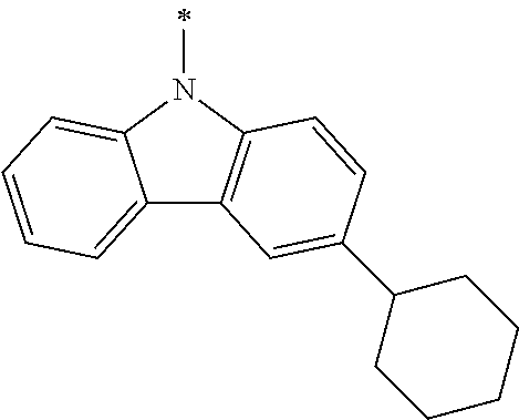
C12=CC=CC=C1N(C)C1=C2C=C(C2CCCCC2)C=C1
